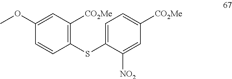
C1(SC2=C([CO2Me])C=C(OC)C=C2)=CC=C([CO2Me])C=C1[NO2]
